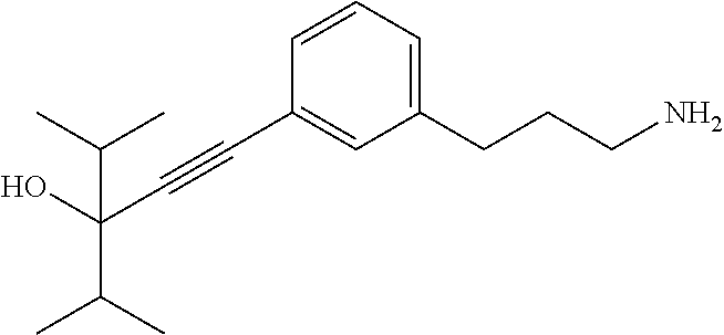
C(#CC1=CC(CCCN)=CC=C1)C(C(C)C)(O)C(C)C
